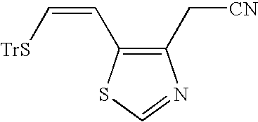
C1(C[CN])=C(C=C[TrS])SC=N1
